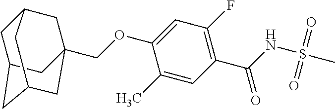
C1C2CC3CC(COC4=CC(F)=C(C(NS(=O)(=O)C)=O)C=C4C)(CC1C3)C2
